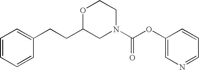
C1=CC=CC(CCC2CN(C(=O)OC3=CN=CC=C3)CCO2)=C1
